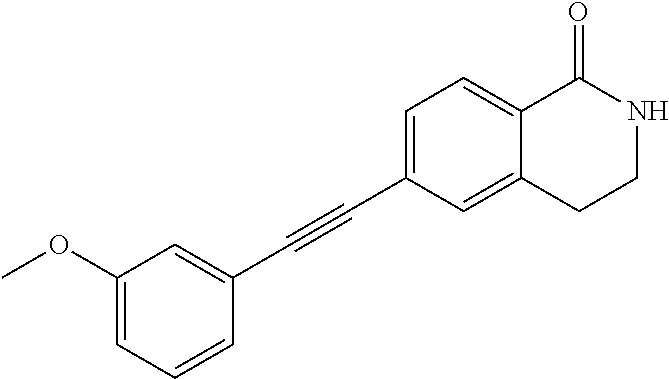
C1(OC)=CC=CC(C#CC2=CC=C3C(=C2)CCNC3=O)=C1
